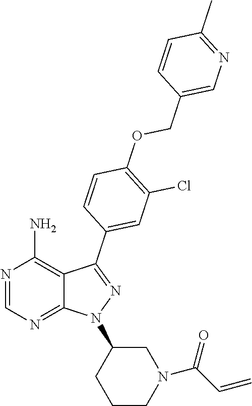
N1=CN=C2C(=C1N)C(C1=CC(Cl)=C(OCC3=CN=C(C)C=C3)C=C1)=NN2C1CCCN(C(C=C)=O)C1
